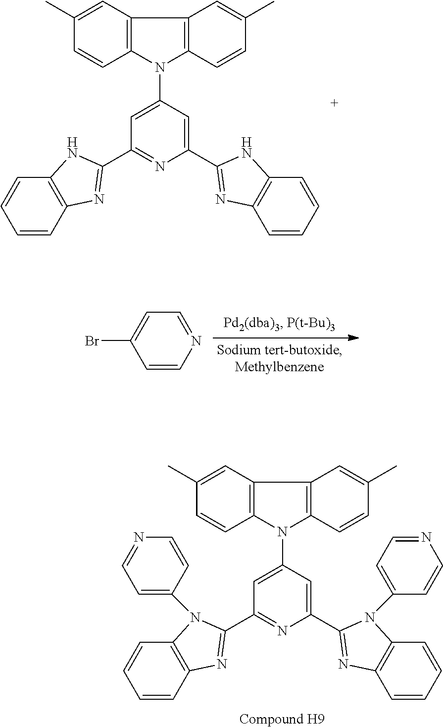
C12=C(N(C3=CC(C4=NC5=C(C=CC=C5)N4C4=CC=NC=C4)=NC(C4=NC5=C(C=CC=C5)N4C4=CC=NC=C4)=C3)C3=C1C=C(C)C=C3)C=CC(C)=C2.C12=C(N(C3=CC(C4=NC5=C(C=CC=C5)N4)=NC(C4=NC5=C(C=CC=C5)N4)=C3)C3=C1C=C(C)C=C3)C=CC(C)=C2.C1=NC=CC(Br)=C1
